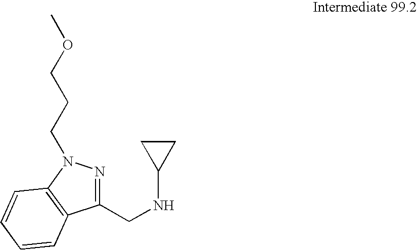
C1(CNC2CC2)=NN(CCCOC)C2=C1C=CC=C2
